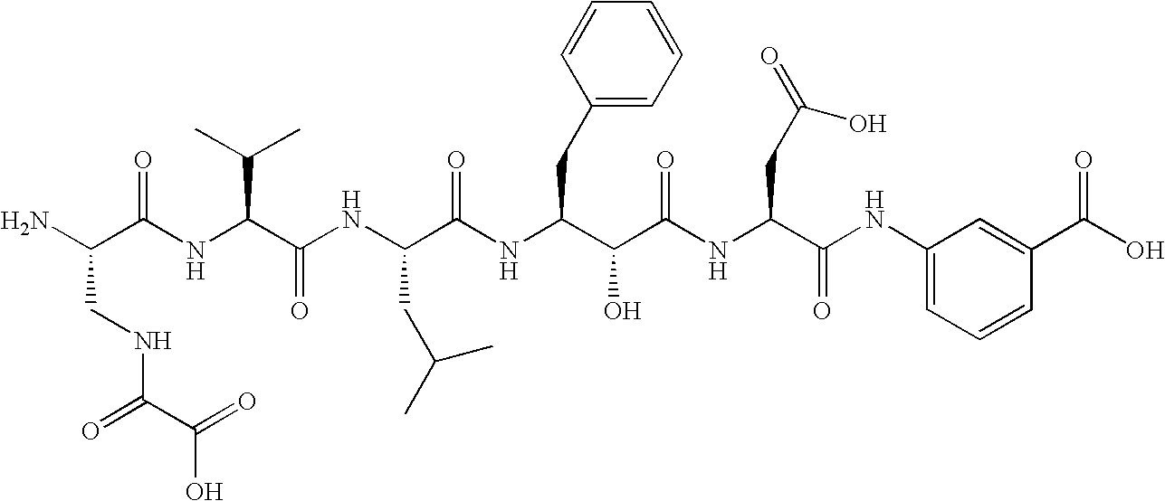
NC(C(=O)NC(C(C)C)C(=O)NC(CC(C)C)C(=O)NC(CC1=CC=CC=C1)C(C(=O)NC(CC(=O)O)C(=O)NC1=CC=CC(C(=O)O)=C1)O)CNC(=O)C(=O)O
